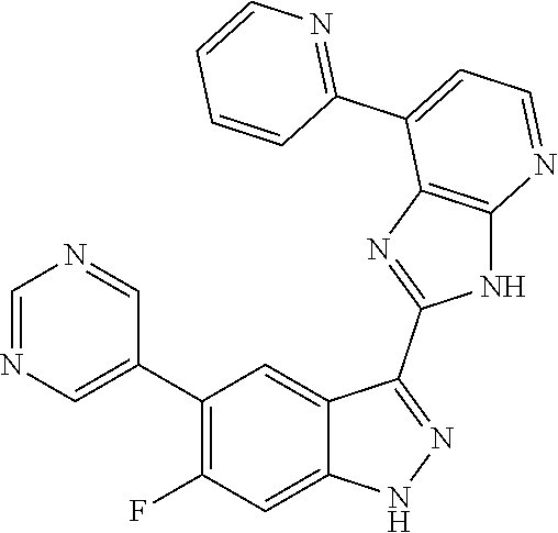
C1=NC=C(C2=C(F)C=C3C(=C2)C(C2=NC4=C(N2)N=CC=C4C2=NC=CC=C2)=NN3)C=N1
